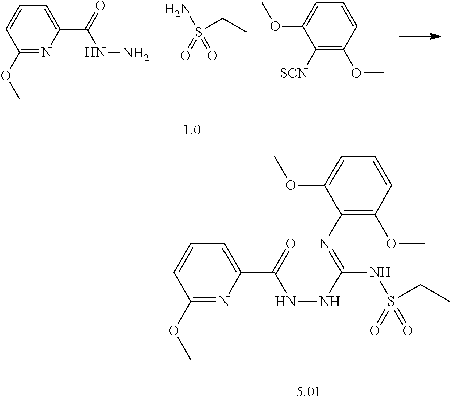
C1(OC)=NC(C(=O)NN)=CC=C1.S(CC)(=O)(=O)N.C1([SCN])=C(OC)C=CC=C1OC.C1(N=C(NS(CC)(=O)=O)NNC(=O)C2=CC=CC(OC)=N2)=C(OC)C=CC=C1OC
